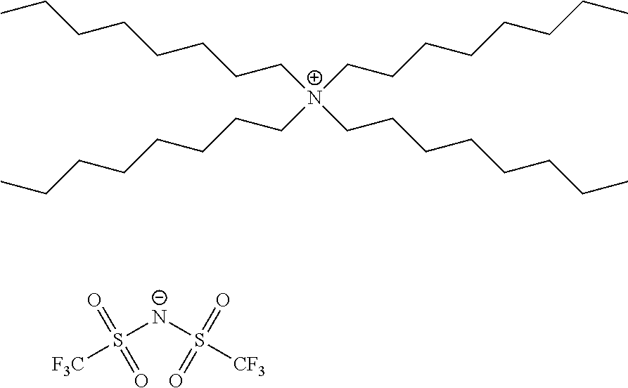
C(CCCCCC[N+](CCCCCCCC)(CCCCCCCC)CCCCCCCC)C.S([N-]S([CF3])(=O)=O)([F3C])(=O)=O
